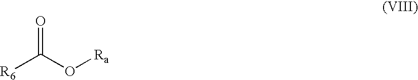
C([R6])(=O)O[Ra]
